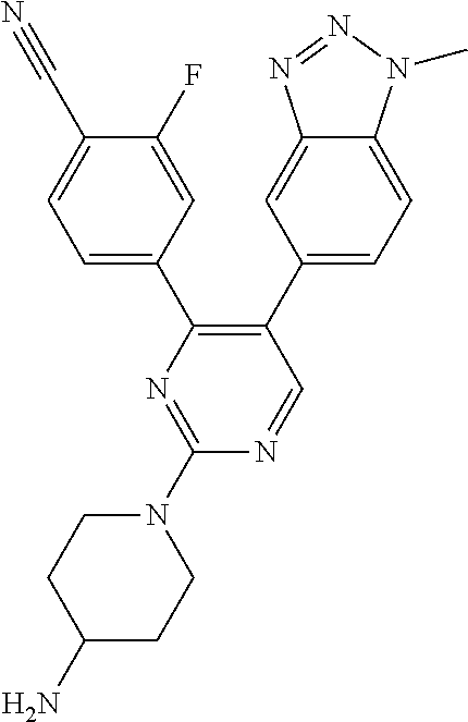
C1(C2=CC=C3C(=C2)N=NN3C)=C(C2=CC=C(C#N)C(F)=C2)N=C(N2CCC(N)CC2)N=C1
